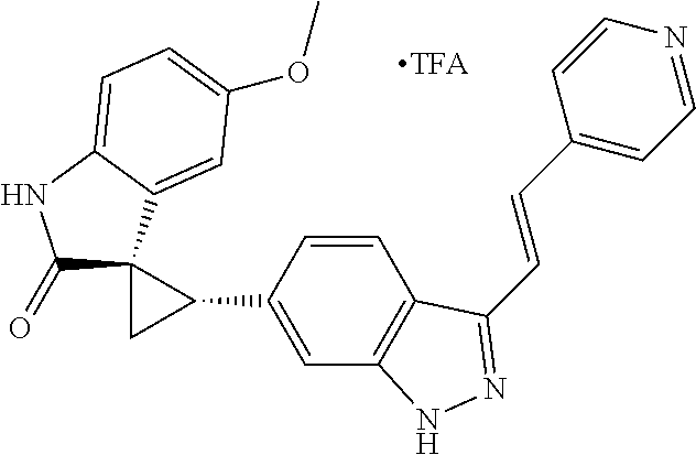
C1(=O)NC2=CC=C(OC)C=C2C12C(C1=CC3=C(C=C1)C(C=CC1=CC=NC=C1)=NN3)C2
